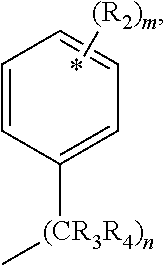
C1=CC([(CR3R4)n]C)=CC=C1.*[(R2)m]
